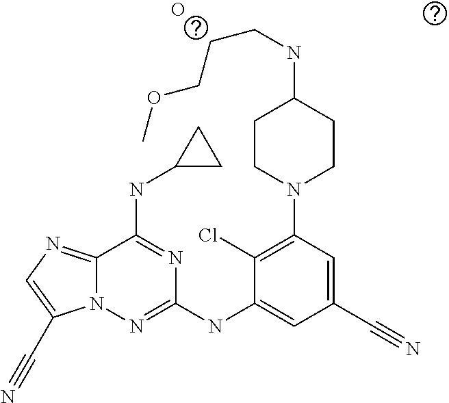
C1(Cl)=C(N2CCC(NCCCOC)CC2)C=C(C#N)C=C1NC1=NN2C(=NC=C2C#N)C(NC2CC2)=N1.O
